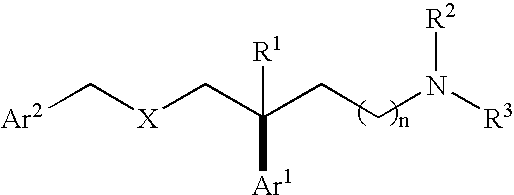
[Ar2]C[X]CC([R1])([Ar1])CCN([R3])[R2]
